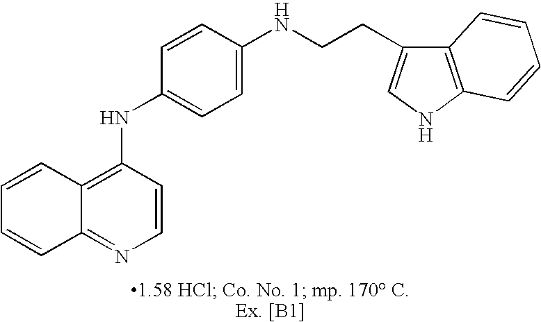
C12=C(NC3=CC=C(NCCC4=CNC5=C4C=CC=C5)C=C3)C=CN=C1C=CC=C2
